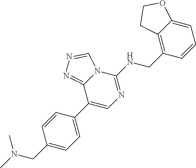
C1(CN(C)C)=CC=C(C2=CN=C(NCC3=C4C(=CC=C3)OCC4)N3C2=NN=C3)C=C1
